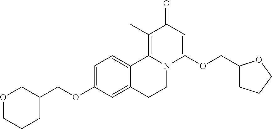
C1=C(OCC2COCCC2)C=C2C(=C1)C1=C(C)C(=O)C=C(OCC3CCCO3)N1CC2
